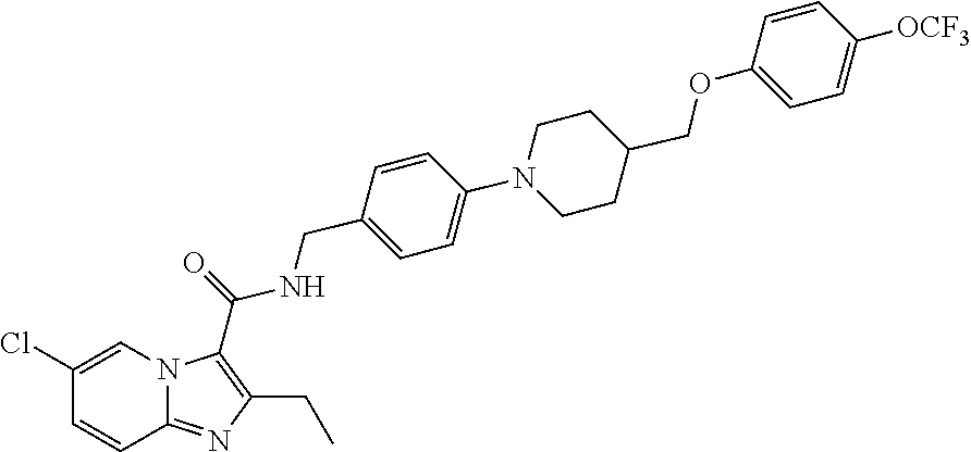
N12C(=NC(CC)=C1C(=O)NCC1=CC=C(N3CCC(COC4=CC=C([OCF3])C=C4)CC3)C=C1)C=CC(Cl)=C2
